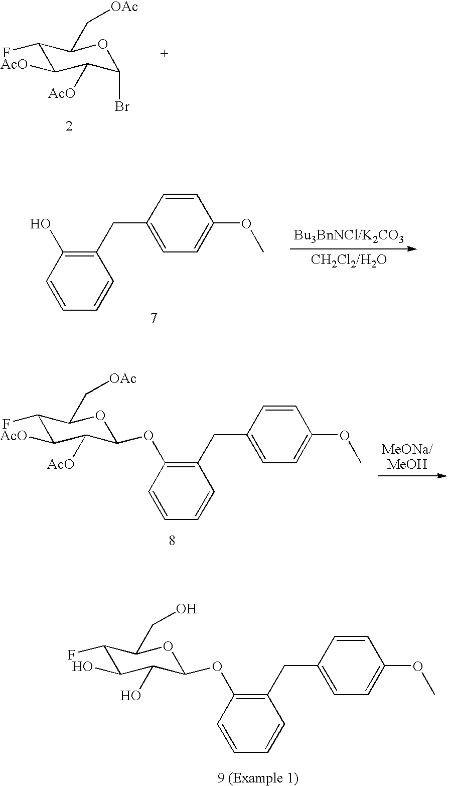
C1(F)C([AcO])C([AcO])C(Br)OC1C[OAc].C1(CC2=CC=C(OC)C=C2)=C(O)C=CC=C1.C1(F)C([AcO])C([AcO])C(OC2=C(CC3=CC=C(OC)C=C3)C=CC=C2)OC1C[OAc].C1(F)C(O)C(O)C(OC2=C(CC3=CC=C(OC)C=C3)C=CC=C2)OC1CO
